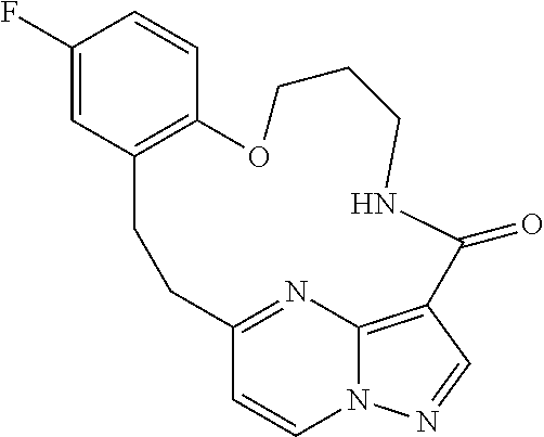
C1(F)=CC2=C(C=C1)OCCCNC(=O)C1=C3N(C=CC(=N3)CC2)N=C1
